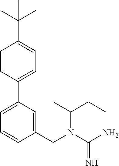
C1=CC(C2=CC=CC(CN(C(N)=N)C(C)CC)=C2)=CC=C1C(C)(C)C
